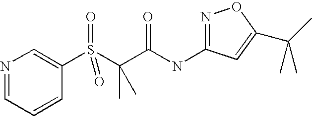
N1=CC=CC(S(C(C(NC2=NOC(C(C)(C)C)=C2)=O)(C)C)(=O)=O)=C1
